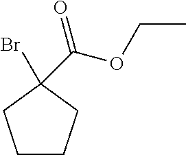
C1CCC(Br)(C(OCC)=O)C1
